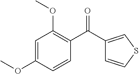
O(C1=C(C(C2=CSC=C2)=O)C=CC(OC)=C1)C
